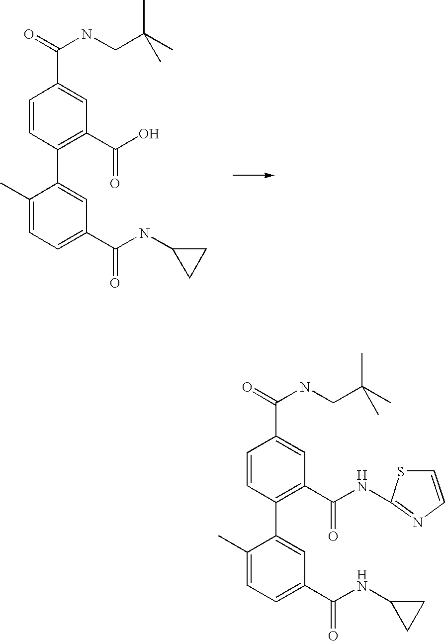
O=C(NCC(C)(C)C)C1=CC(C(=O)O)=C(C2=CC(C(NC3CC3)=O)=CC=C2C)C=C1.O=C(NCC(C)(C)C)C1=CC(C(NC2=NC=CS2)=O)=C(C2=CC(C(NC3CC3)=O)=CC=C2C)C=C1
